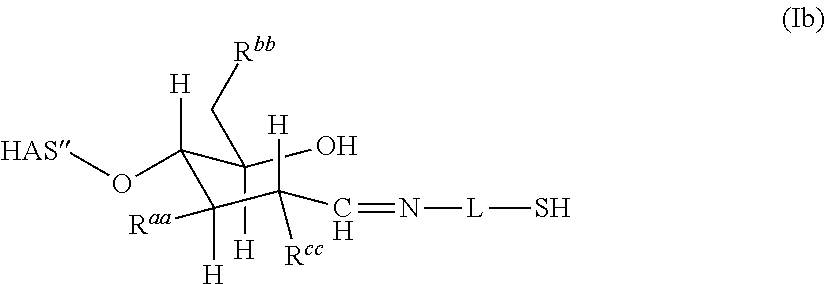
C(C(C(C(C=N[L]S)([H])[Rcc])([Raa])[H])([H])O[HAS])(O)([H])C[Rbb]
